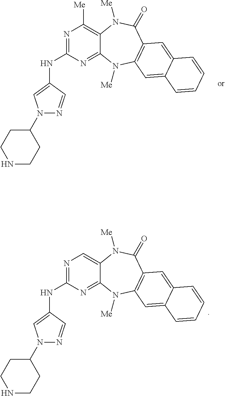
N1=C(NC2=CN(C3CCNCC3)N=C2)N=C2C(=C1[Me])N([Me])C(=O)C1=C(N2[Me])C=C2C(=C1)C=CC=C2.N1=C(NC2=CN(C3CCNCC3)N=C2)N=C2C(=C1)N([Me])C(=O)C1=C(N2[Me])C=C2C(=C1)C=CC=C2
